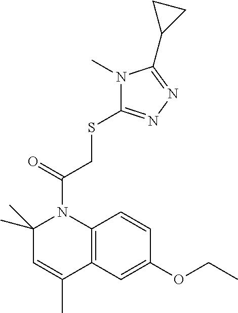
C1(C)(C)C=C(C)C2=C(N1C(=O)CSC1=NN=C(C3CC3)N1C)C=CC(OCC)=C2
